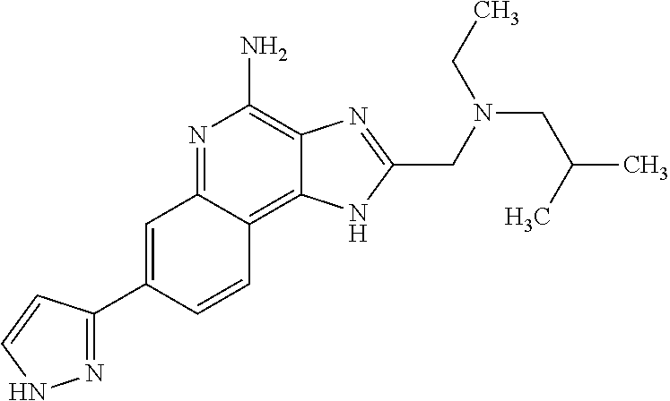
C1=C(C2=NNC=C2)C=CC2=C3C(=C(N)N=C12)N=C(CN(CC(C)C)CC)N3
